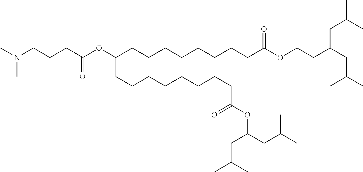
CN(C)CCCC(OC(CCCCCCCCC(OCCC(CC(C)C)CC(C)C)=O)CCCCCCCCC(OC(CC(C)C)CC(C)C)=O)=O
